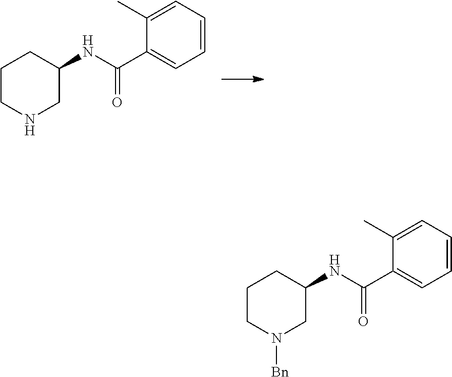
C1=CC=C(C)C(C(NC2CCCNC2)=O)=C1.C1=CC=C(C)C(C(NC2CCCN([Bn])C2)=O)=C1
